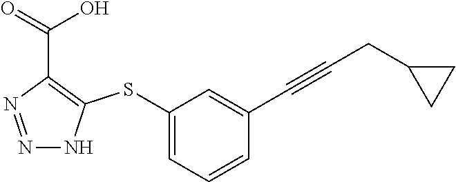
N1=NC(C(=O)O)=C(SC2=CC=CC(C#CCC3CC3)=C2)N1
